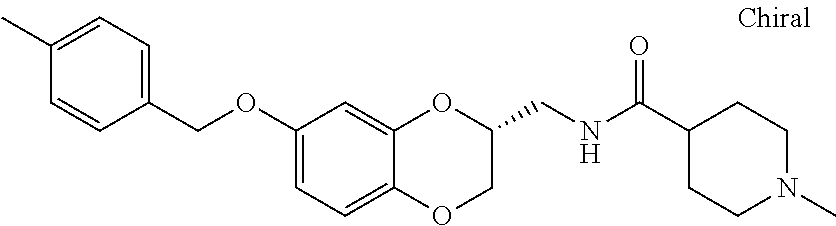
O(C1=CC=C2C(=C1)OC(CNC(C1CCN(C)CC1)=O)CO2)CC1=CC=C(C)C=C1
